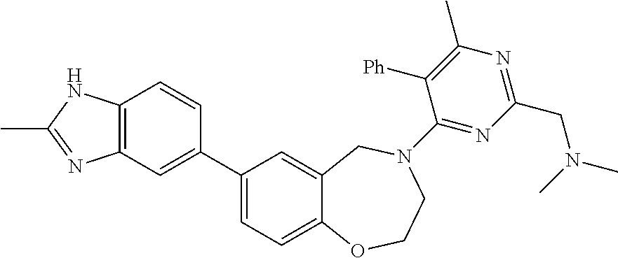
C1(C2=CC3=C(C=C2)NC(C)=N3)=CC=C2C(=C1)CN(C1=NC(CN(C)C)=NC(C)=C1[Ph])CCO2
